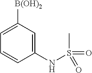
C1=C([B(OH)2])C=C(NS(=O)(C)=O)C=C1
